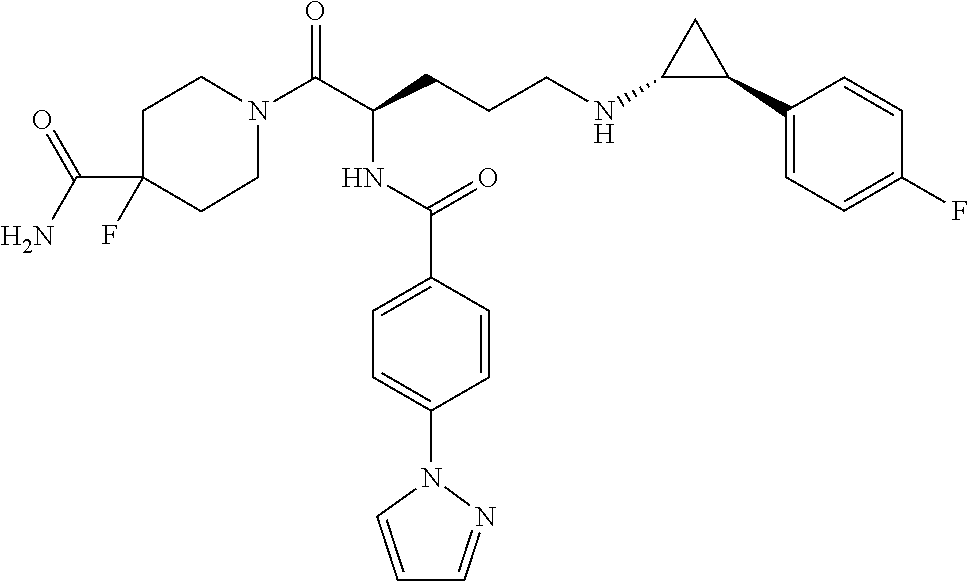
C1N(C(C(CCCNC2C(C3=CC=C(F)C=C3)C2)NC(C2=CC=C(N3C=CC=N3)C=C2)=O)=O)CCC(C(N)=O)(F)C1
